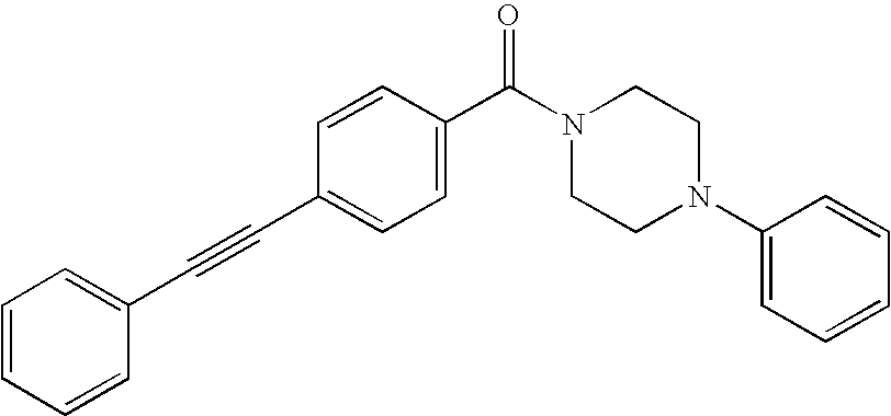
C1=CC=CC(C#CC2=CC=C(C(N3CCN(C4=CC=CC=C4)CC3)=O)C=C2)=C1
